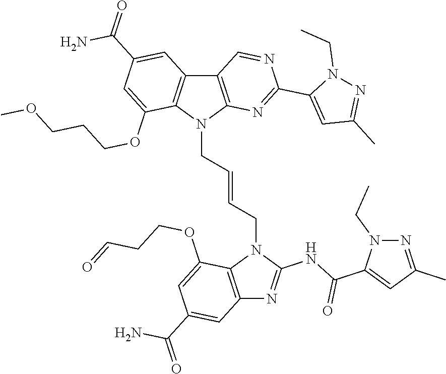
C12=C(N(CC=CCN3C4=C(N=C3NC(C3=CC(C)=NN3CC)=O)C=C(C(=O)N)C=C4OCCC=O)C3=C1C=C(C(=O)N)C=C3OCCCOC)N=C(C1=CC(C)=NN1CC)N=C2
